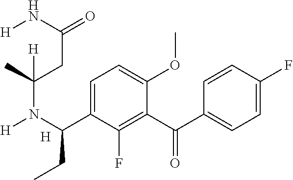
[H].C1=C(C(N([H])C(CC(N[H])=O)(C)[H])CC)C(F)=C(C(=O)C2=CC=C(F)C=C2)C(OC)=C1
